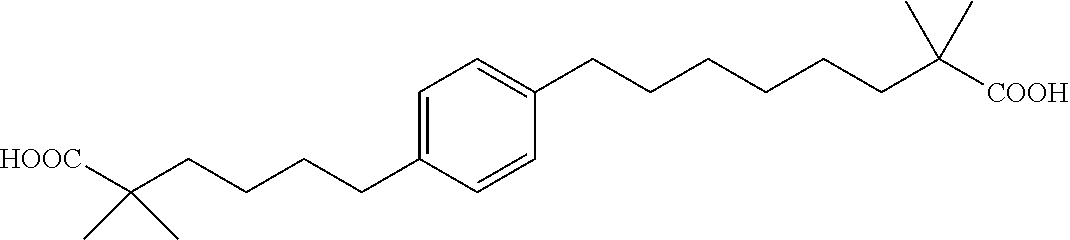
C(CCCCC1=CC=C(CCCCCCC([COOH])(C)C)C=C1)([HOOC])(C)C
